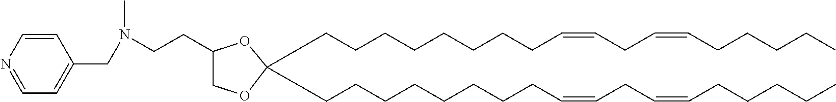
C1C(CCN(CC2=CC=NC=C2)C)OC(CCCCCCCCC=CCC=CCCCCC)(CCCCCCCCC=CCC=CCCCCC)O1
